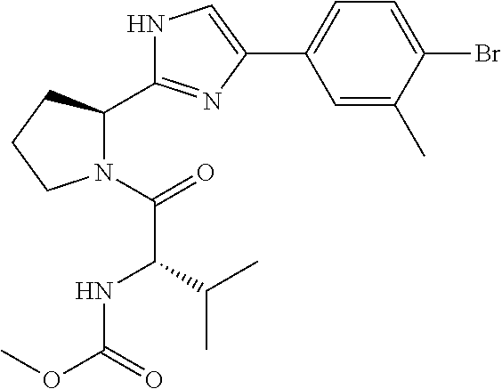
C1=C(C)C(Br)=CC=C1C1=CNC(C2N(C(=O)C(NC(OC)=O)C(C)C)CCC2)=N1
